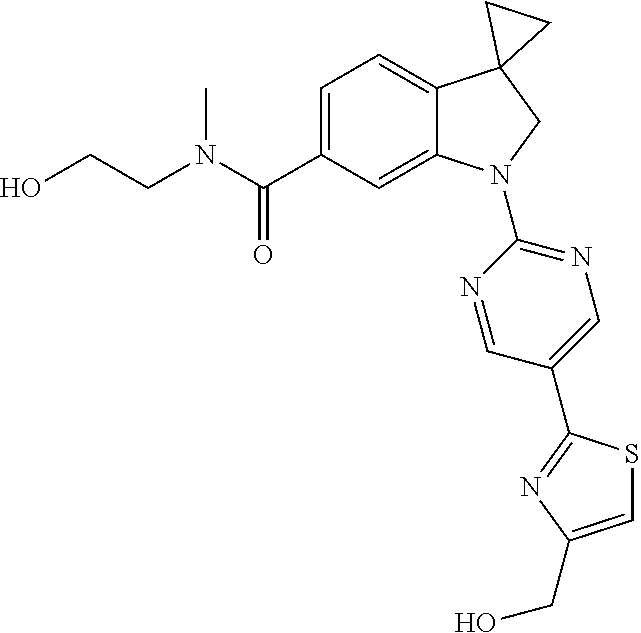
C(C1=CC=C2C(=C1)N(C1=NC=C(C3=NC(CO)=CS3)C=N1)CC21CC1)(=O)N(C)CCO
